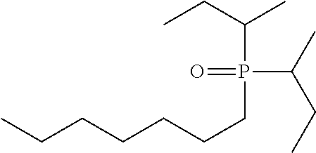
C(CCCCCP(C(CC)C)(C(C)CC)=O)C
